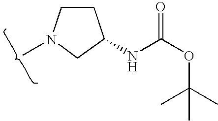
CN1CCC(NC(=O)OC(C)(C)C)C1
